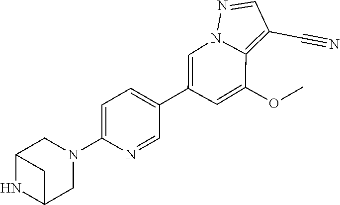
C1(C2=CN3C(=C(C#N)C=N3)C(OC)=C2)=CC=C(N2CC3NC(C2)C3)N=C1
